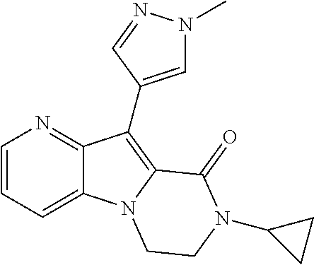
N1=C2C(=CC=C1)N1C(=C2C2=CN(C)N=C2)C(=O)N(C2CC2)CC1
